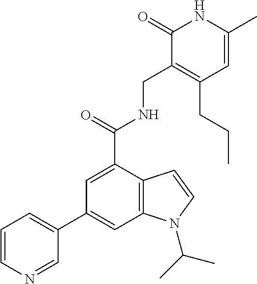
C1=NC=CC=C1C1=CC2=C(C(C(=O)NCC3=C(CCC)C=C(C)NC3=O)=C1)C=CN2C(C)C
